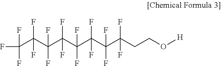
C(C(C(C(C(C(C(C(CCO[H])(F)F)(F)F)(F)F)(F)F)(F)F)(F)F)(F)F)(F)(F)F
